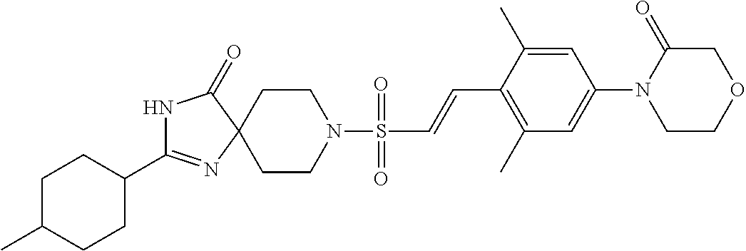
C1(C2=NC3(C(=O)N2)CCN(S(C=CC2=C(C)C=C(N4CCOCC4=O)C=C2C)(=O)=O)CC3)CCC(C)CC1
